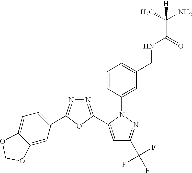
N1=C(C2=CC(C(F)(F)F)=NN2C2=CC(CNC(C(C)(N)[H])=O)=CC=C2)OC(C2=CC=C3C(=C2)OCO3)=N1
